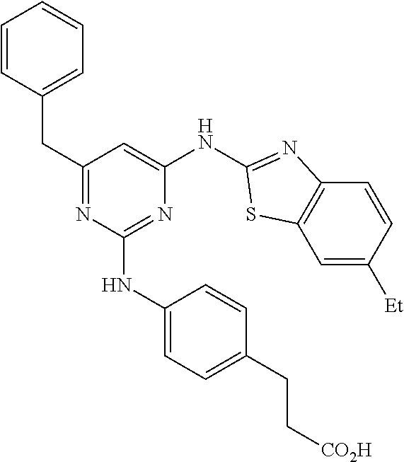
N1=C(CC2=CC=CC=C2)C=C(NC2=NC3=C(C=C([Et])C=C3)S2)N=C1NC1=CC=C(CC[CO2H])C=C1
